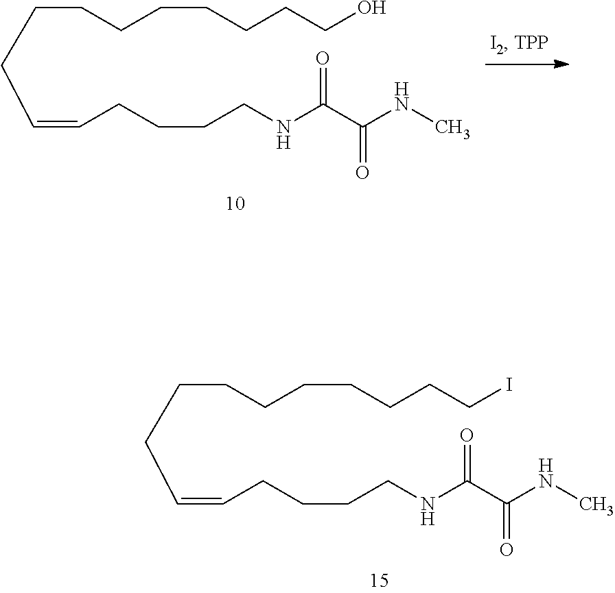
C(CCCCCCCI)CC=CCCCCNC(C(NC)=O)=O.C(CCCCCCCO)CC=CCCCCNC(C(NC)=O)=O
